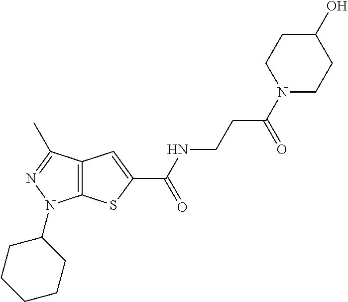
C(NC(=O)C1=CC2=C(S1)N(C1CCCCC1)N=C2C)CC(N1CCC(O)CC1)=O
